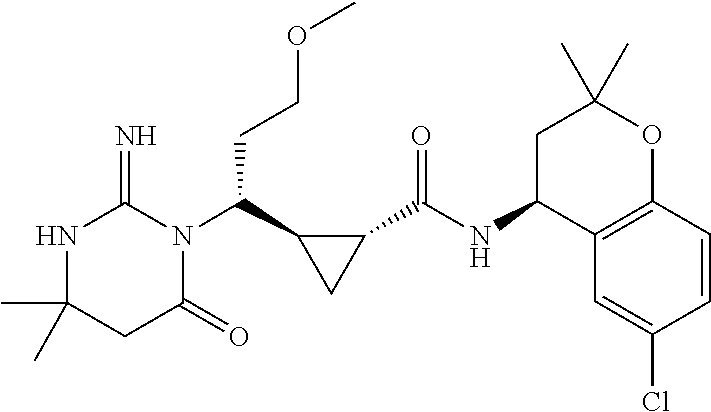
CC1(C)NC(=N)N(C(C2CC2C(NC2C3=C(OC(C)(C)C2)C=CC(Cl)=C3)=O)CCOC)C(=O)C1
